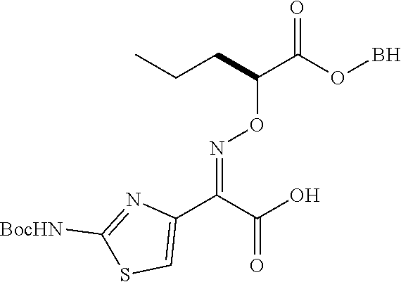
C1(C(C(O)=O)=NOC(CCC)C(OB)=O)=CSC([BocHN])=N1
